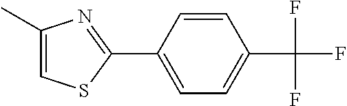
C1=CC(C2=NC(C)=CS2)=CC=C1C(F)(F)F
